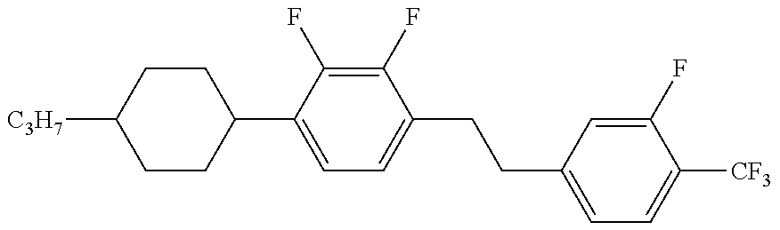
C1CC(C2=CC=C(CCC3=CC=C([CF3])C(F)=C3)C(F)=C2F)CCC1[C3H7]
